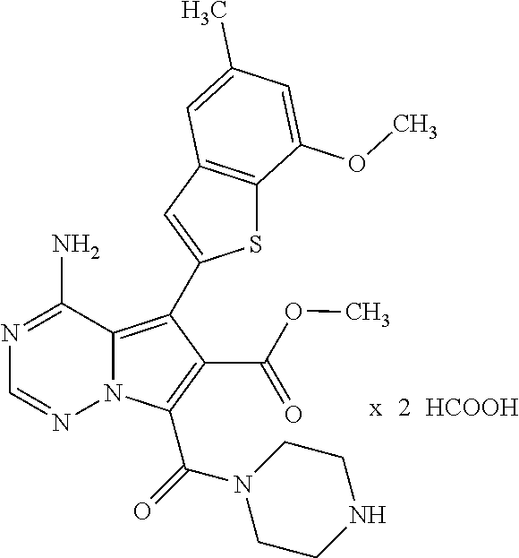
N12C(=C(C3=CC4=C(S3)C(OC)=CC(C)=C4)C(C(OC)=O)=C1C(N1CCNCC1)=O)C(N)=NC=N2.[HCOOH]
